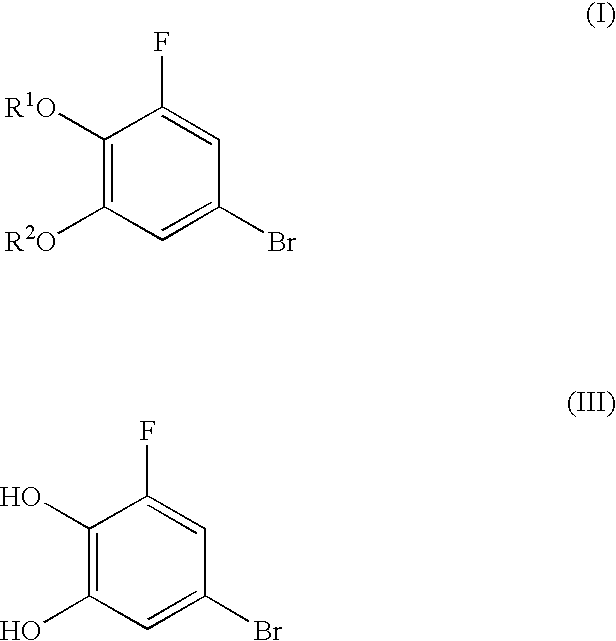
C1([R1O])=C([R2O])C=C(Br)C=C1F.C1(O)=C(O)C=C(Br)C=C1F
